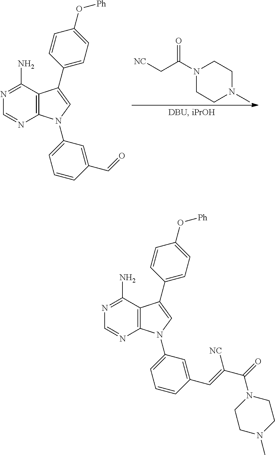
[NC]CC(N1CCN(C)CC1)=O.C12=C(N(C3=CC=CC(C=O)=C3)C=C1C1=CC=C(O[Ph])C=C1)N=CN=C2N.C12=C(N(C3=CC=CC(C=C(C(=O)N4CCN(C)CC4)[NC])=C3)C=C1C1=CC=C(O[Ph])C=C1)N=CN=C2N
